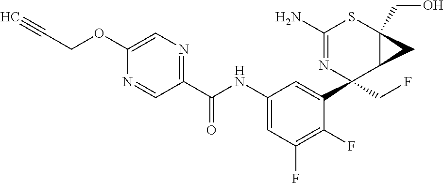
C1(N)=NC(C2=CC(NC(C3=NC=C(OCC#C)N=C3)=O)=CC(F)=C2F)(CF)C2C(CO)(S1)C2
